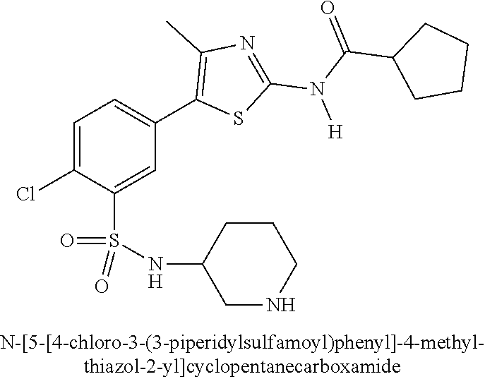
C1=C(Cl)C(S(NC2CNCCC2)(=O)=O)=CC(C2=C(C)N=C(N([H])C(C3CCCC3)=O)S2)=C1
